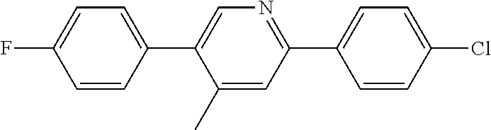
C1=CC(C2=CN=C(C3=CC=C(Cl)C=C3)C=C2C)=CC=C1F
